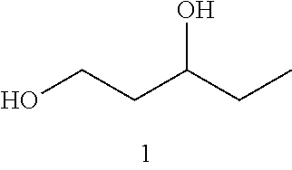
C(C(CC)O)CO
